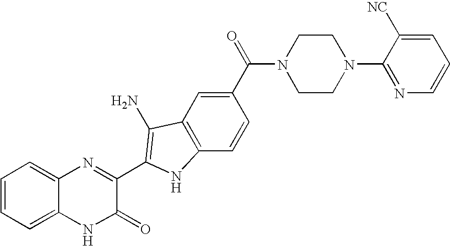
C1=C2C(=CC=C1)N=C(C1=C(N)C3=C(C=CC(C(=O)N4CCN(C5=NC=CC=C5[NC])CC4)=C3)N1)C(=O)N2
